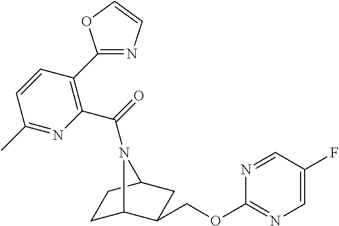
C1C2C(COC3=NC=C(F)C=N3)CC(C1)N2C(=O)C1=C(C2=NC=CO2)C=CC(C)=N1
